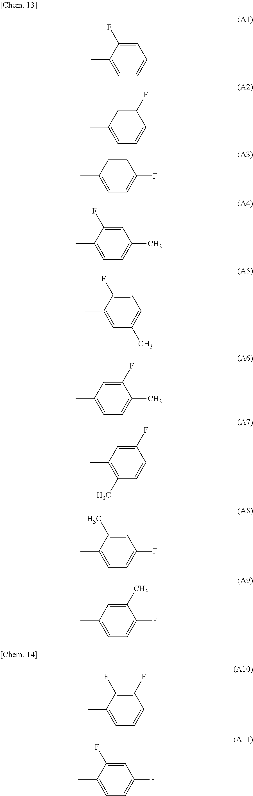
C1=C(F)C(C)=CC=C1.C1(F)=CC(C)=CC=C1.C1=CC(C)=CC=C1F.C1=C(F)C(C)=CC=C1C.C1=C(F)C(C)=CC(C)=C1.C1(F)=CC(C)=CC=C1C.C1(F)=CC(C)=C(C)C=C1.C1=C(C)C(C)=CC=C1F.C1(C)=CC(C)=CC=C1F.C1(F)=C(F)C(C)=CC=C1.C1=C(F)C(C)=CC=C1F
